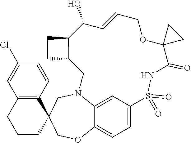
C12=CC3=CC=C1OCC1(CN2CC2C(C(O)C=CCOC4(C(=O)NS3(=O)=O)CC4)CC2)C2=C(CCC1)C=C(Cl)C=C2
